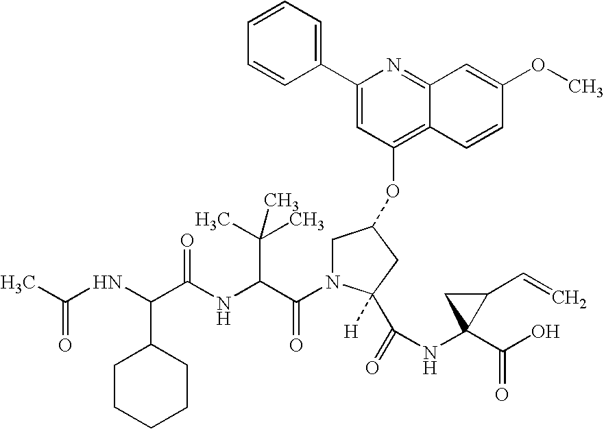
CC(NC(C(NC(C(N1CC(OC2=C3C(=NC(C4=CC=CC=C4)=C2)C=C(OC)C=C3)CC1(C(=O)NC1(C(O)=O)C(C=C)C1)[H])=O)C(C)(C)C)=O)C1CCCCC1)=O
